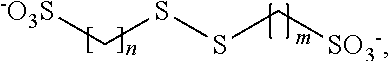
[-O3S]CSSC[SO3-]
